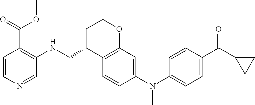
C1=C(N(C2=CC3=C(C=C2)C(CNC2=C(C(OC)=O)C=CN=C2)CCO3)C)C=CC(C(C2CC2)=O)=C1
